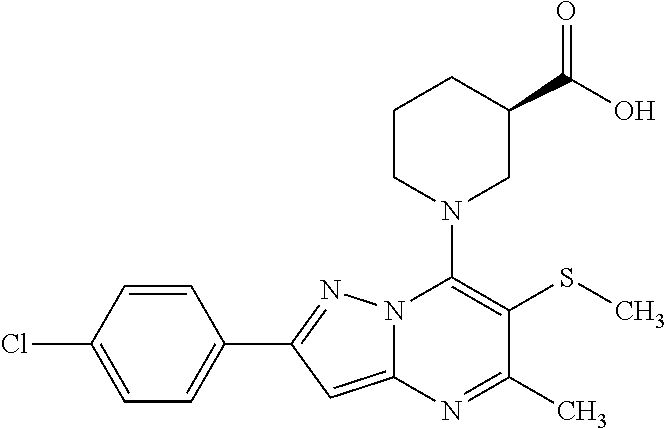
C1=CC(Cl)=CC=C1C1=NN2C(=C1)N=C(C)C(SC)=C2N1CC(C(O)=O)CCC1
